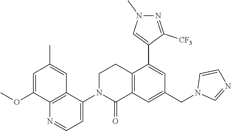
C1=C(OC)C2=C(C=C1C)C(N1C(=O)C3=C(CC1)C(C1=CN(C)N=C1[CF3])=CC(CN1C=NC=C1)=C3)=CC=N2
